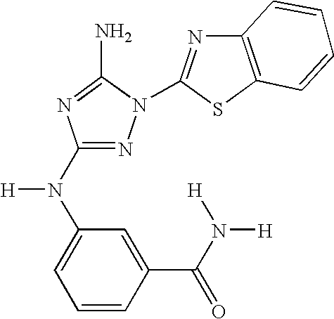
N1=C(N(C2=CC=CC(C(N([H])[H])=O)=C2)[H])N=C(N)N1C1=NC2=C(S1)C=CC=C2
